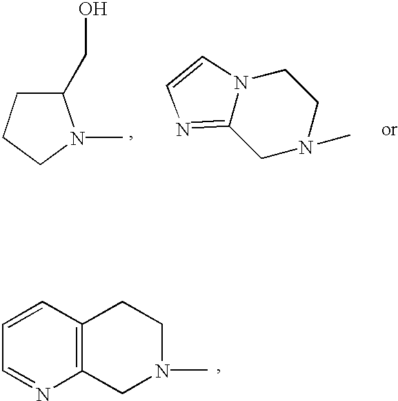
C1N(C)C(CO)CC1.C1N(C)CCN2C1=NC=C2.C12=C(CN(C)CC1)N=CC=C2
